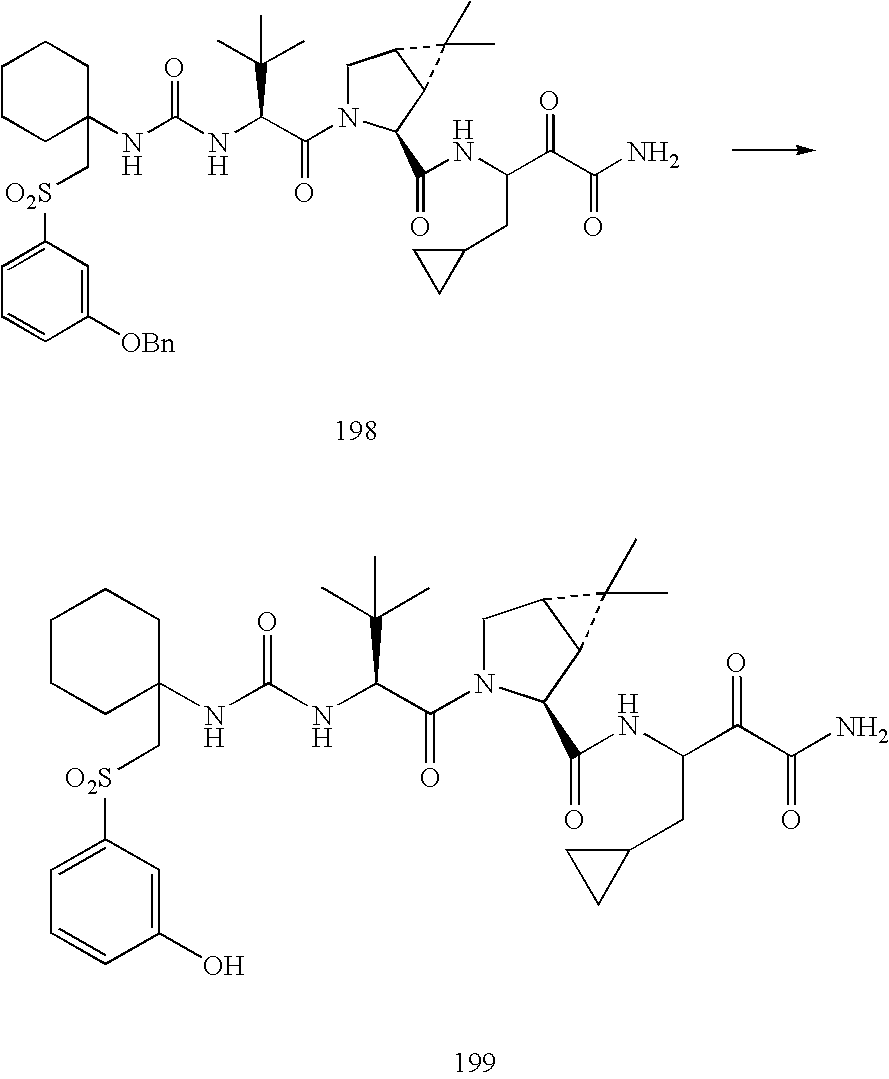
N(C(C(N1CC2C(C1C(NC(C(C(N)=O)=O)CC1CC1)=O)C2(C)C)=O)C(C)(C)C)C(NC1(C[O2S]C2=CC=CC(O)=C2)CCCCC1)=O.N(C(C(N1CC2C(C1C(NC(C(C(N)=O)=O)CC1CC1)=O)C2(C)C)=O)C(C)(C)C)C(NC1(C[O2S]C2=CC=CC([OBn])=C2)CCCCC1)=O
